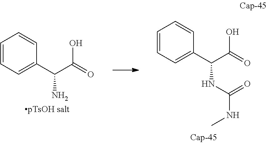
C1=CC=C(C(C(=O)O)NC(NC)=O)C=C1.C1=CC=C(C(C(=O)O)N)C=C1
